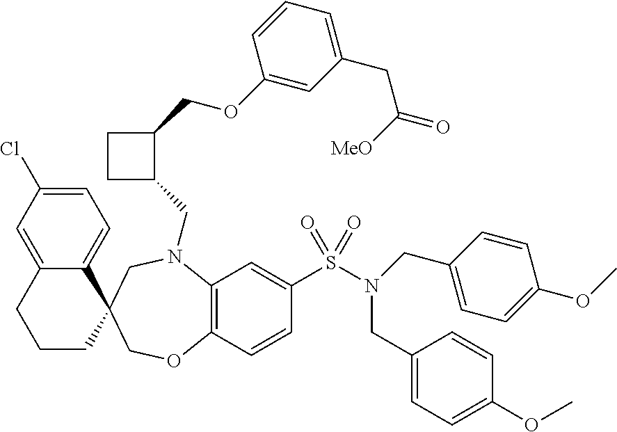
C12=CC(Cl)=CC=C1C1(CCC2)COC2=C(N(CC3C(COC4=CC(CC([MeO])=O)=CC=C4)CC3)C1)C=C(S(N(CC1=CC=C(OC)C=C1)CC1=CC=C(OC)C=C1)(=O)=O)C=C2
